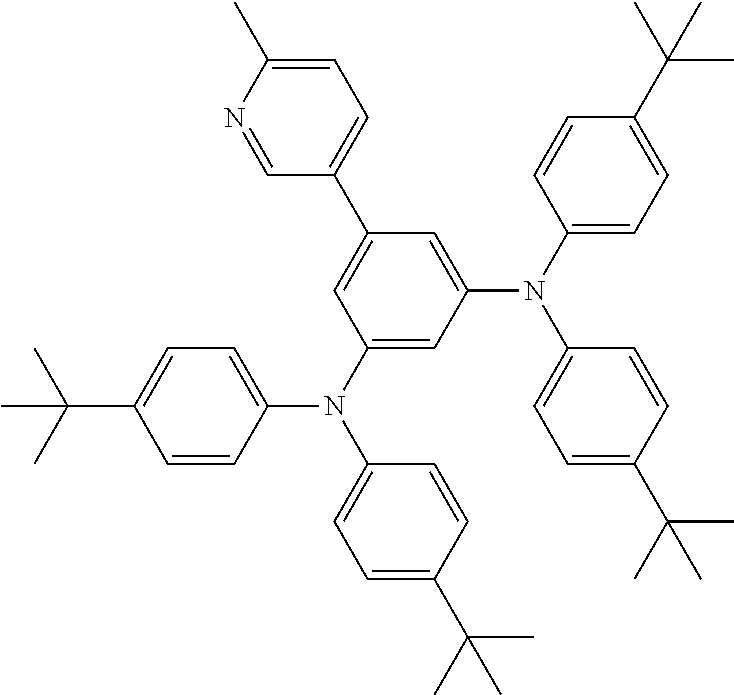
C1=C(C)N=CC(C2=CC(N(C3=CC=C(C(C)(C)C)C=C3)C3=CC=C(C(C)(C)C)C=C3)=CC(N(C3=CC=C(C(C)(C)C)C=C3)C3=CC=C(C(C)(C)C)C=C3)=C2)=C1
